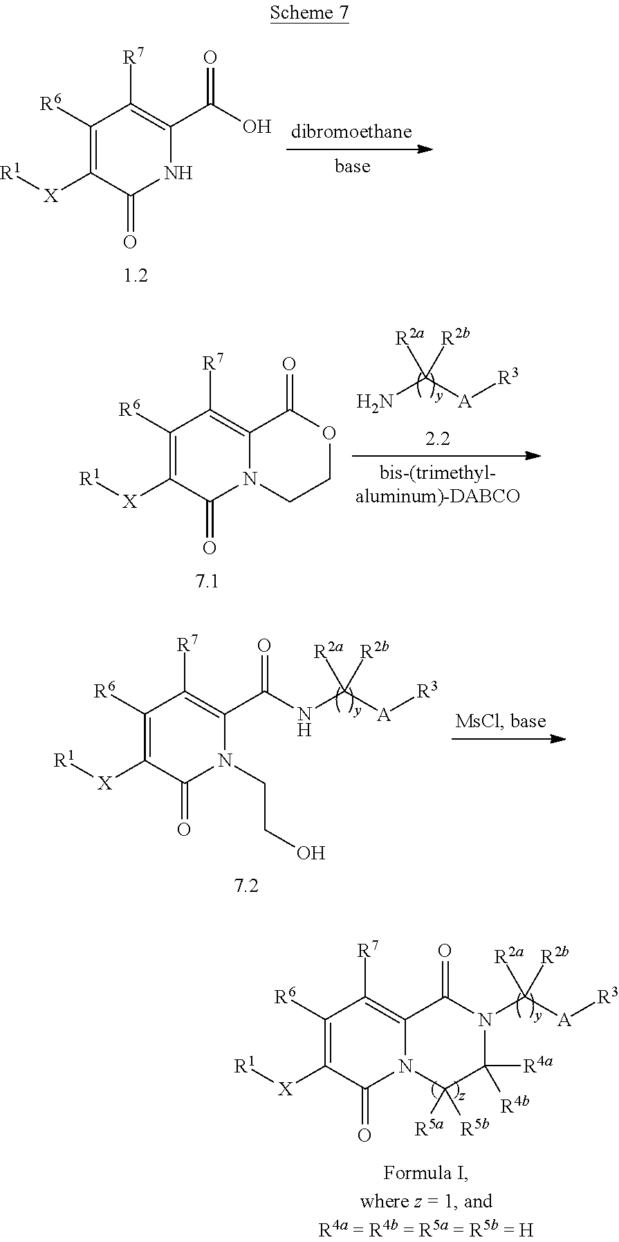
C1([R6])=C([X][R1])C(=O)NC(C(O)=O)=C1[R7].C1([R6])=C([X][R1])C(=O)N2C(=C1[R7])C(=O)OCC2.NC([A][R3])([R2a])[R2b].C1([R6])=C([X][R1])C(=O)N(CCO)C(C(=O)NC([A][R3])([R2a])[R2b])=C1[R7].C1([R6])=C([X][R1])C(=O)N2C(=C1[R7])C(=O)N(C([A][R3])([R2a])[R2b])C([R4a])([R4b])C2([R5a])[R5b]
